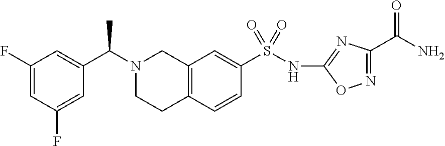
C1=C(F)C=C(C(N2CCC3=C(C2)C=C(S(NC2=NC(C(N)=O)=NO2)(=O)=O)C=C3)C)C=C1F
